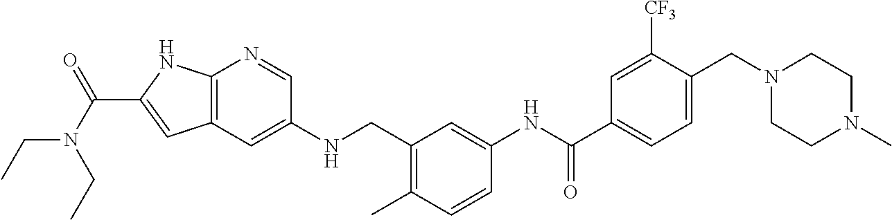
C1(C(NC2=CC(CNC3=CC4=C(N=C3)NC(C(N(CC)CC)=O)=C4)=C(C)C=C2)=O)=CC=C(CN2CCN(C)CC2)C([CF3])=C1
